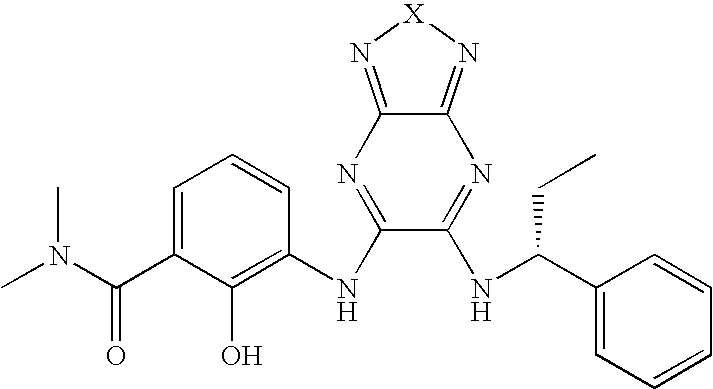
C1=C(C(N(C)C)=O)C(O)=C(NC2=NC3=N[X]N=C3N=C2NC(C2=CC=CC=C2)CC)C=C1
